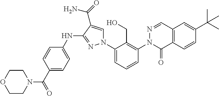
C12=C(C=CC(C(C)(C)C)=C1)C(=O)N(C1=C(CO)C(N3C=C(C(=O)N)C(NC4=CC=C(C(=O)N5CCOCC5)C=C4)=N3)=CC=C1)N=C2
